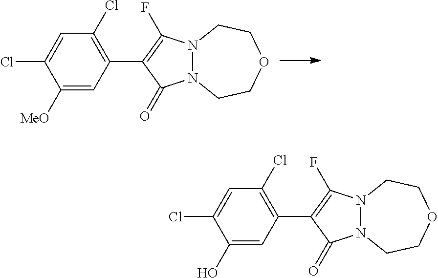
C1([MeO])=CC(C2=C(F)N3N(C2=O)CCOCC3)=C(Cl)C=C1Cl.C1(O)=CC(C2=C(F)N3N(C2=O)CCOCC3)=C(Cl)C=C1Cl
